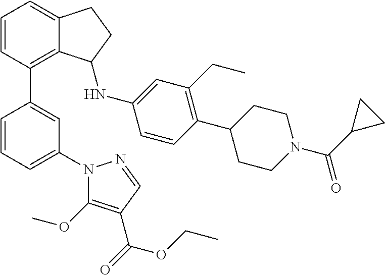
C1=CC(C2=CC(N3C(OC)=C(C(OCC)=O)C=N3)=CC=C2)=C2C(=C1)CCC2NC1=CC(CC)=C(C2CCN(C(C3CC3)=O)CC2)C=C1
